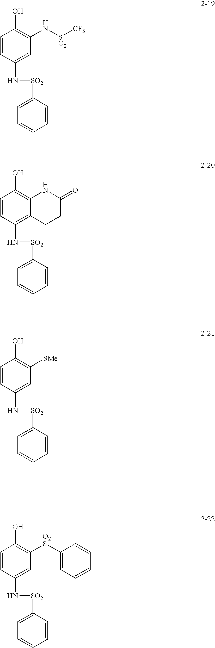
C1=CC(N[SO2]C2=CC=CC=C2)=CC(N[SO2][CF3])=C1O.C1=CC(N[SO2]C2=CC=CC=C2)=C2C(=C1O)NC(=O)CC2.C1=CC(N[SO2]C2=CC=CC=C2)=CC([SMe])=C1O.C1=CC(N[SO2]C2=CC=CC=C2)=CC([O2S]C2=CC=CC=C2)=C1O
